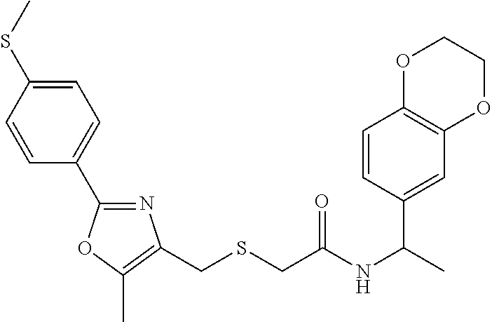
C1=CC(SC)=CC=C1C1=NC(CSCC(NC(C)C2=CC3=C(C=C2)OCCO3)=O)=C(C)O1
